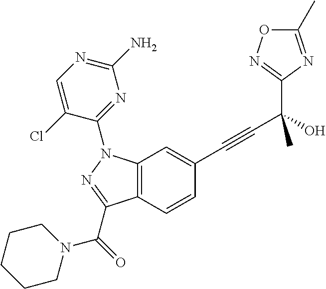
C12=C(C=CC(C#CC(O)(C)C3=NOC(C)=N3)=C1)C(C(=O)N1CCCCC1)=NN2C1=NC(N)=NC=C1Cl
